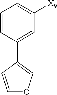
C1=CC(C2=COC=C2)=CC([X9])=C1
